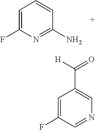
C1=C(F)N=C(N)C=C1.C1=C(F)C=NC=C1C([H])=O
